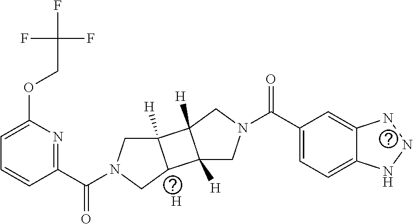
C1=C(OCC(F)(F)F)N=C(C(N2CC3([H])C(C2)C2([H])C3([H])CN(C(C3=CC=C4C(=C3)NNN4)=O)C2)=O)C=C1.[H]
